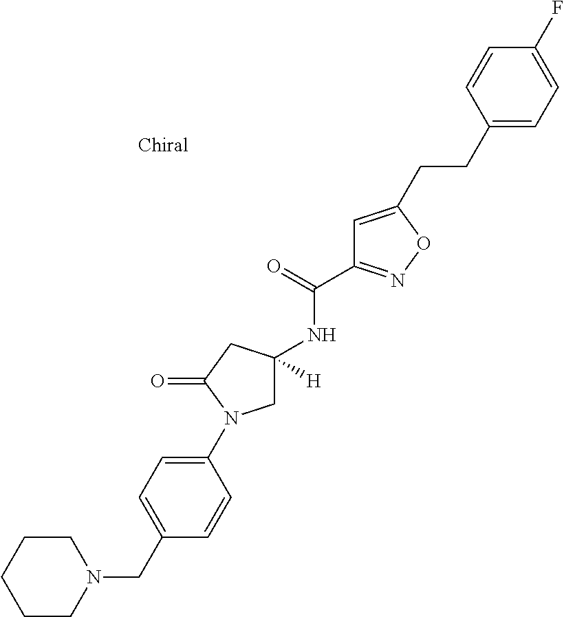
C1=C(CCC2=CC=C(F)C=C2)ON=C1C(=O)NC1([H])CN(C2=CC=C(CN3CCCCC3)C=C2)C(=O)C1
